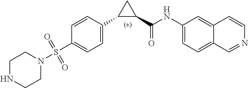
S(C1=CC=C(C2C(C(NC3=CC=C4C(=C3)C=CN=C4)=O)C2)C=C1)(N1CCNCC1)(=O)=O
